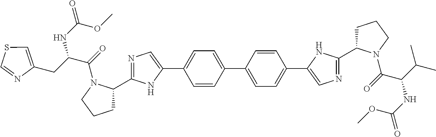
C1=CC(C2=CC=C(C3=CN=C(C4CCCN4C(=O)C(C(C)C)NC(=O)OC)N3)C=C2)=CC=C1C1=CN=C(C2CCCN2C(=O)C(CC2=CSC=N2)NC(OC)=O)N1
